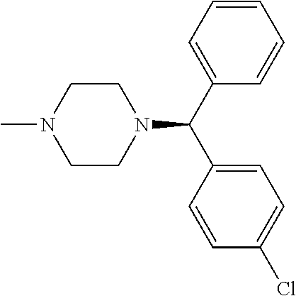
N1(C(C2=CC=CC=C2)C2=CC=C(Cl)C=C2)CCN(C)CC1
